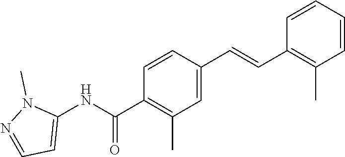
C1=CC(C=CC2=C(C)C=CC=C2)=CC(C)=C1C(NC1=CC=NN1C)=O
